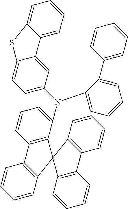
C1=CC2=C(C=C1)C1=C(C(N(C3=CC=C4C(=C3)C3=CC=CC=C3S4)C3=CC=CC=C3C3=CC=CC=C3)=CC=C1)C21C2=C(C=CC=C2)C2=C1C=CC=C2
